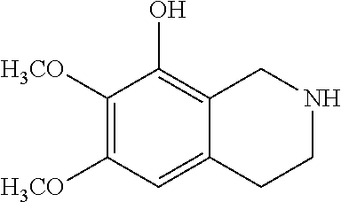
C1([H3CO])=C([H3CO])C=C2C(=C1O)CNCC2
